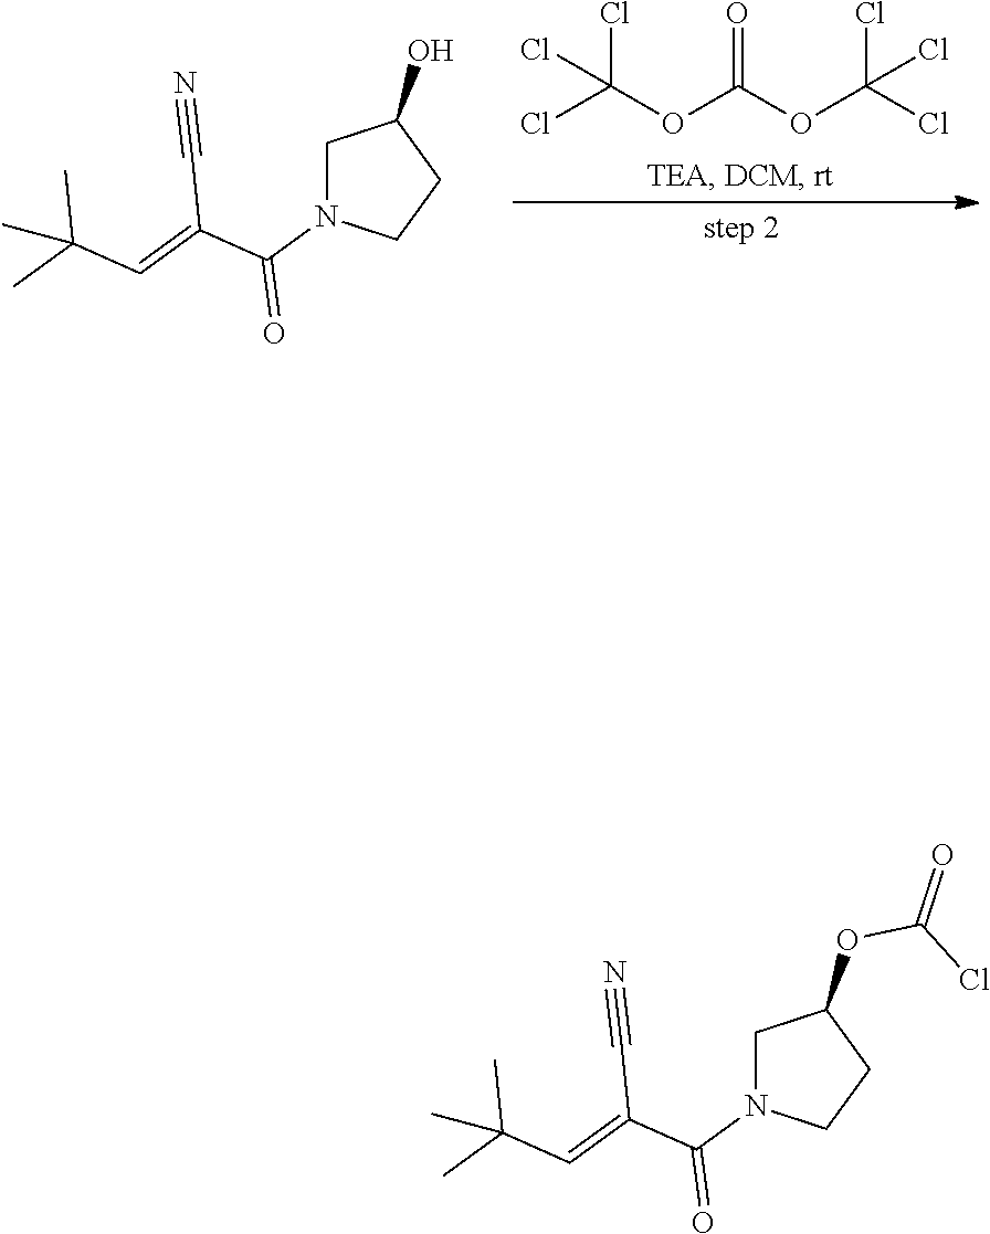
ClC(OC(OC(Cl)(Cl)Cl)=O)(Cl)Cl.C1N(C(=O)C(C#N)=CC(C)(C)C)CCC1O.C1N(C(=O)C(C#N)=CC(C)(C)C)CCC1OC(Cl)=O
